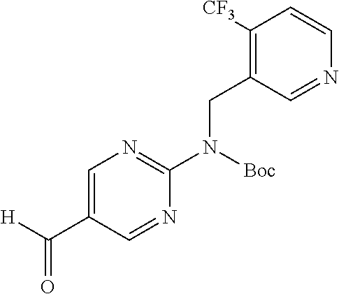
[H]C(C1=CN=C(N(CC2=C([CF3])C=CN=C2)[Boc])N=C1)=O
